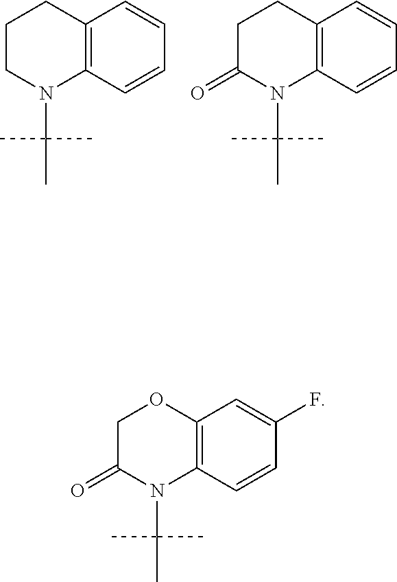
C1CN(C(C)(C)C)C2=C(C1)C=CC=C2.C1C(=O)N(C(C)(C)C)C2=C(C1)C=CC=C2.C1C(=O)N(C(C)(C)C)C2=C(O1)C=C(F)C=C2
